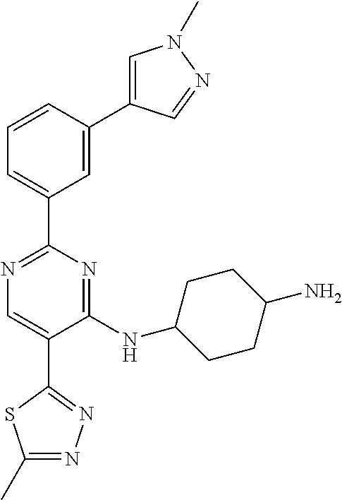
C1=C(C2=CN(C)N=C2)C=CC=C1C1=NC=C(C2=NN=C(C)S2)C(NC2CCC(N)CC2)=N1
